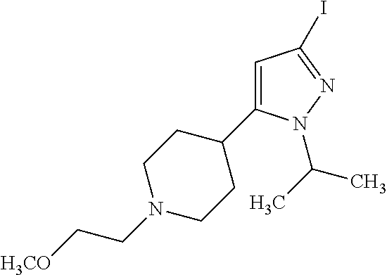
C1=C(C2CCN(CC[H3CO])CC2)N(C(C)C)N=C1I
